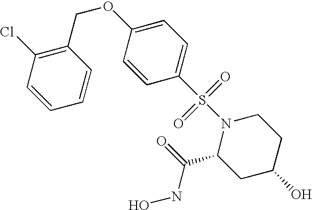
C1=CC=CC(COC2=CC=C(S(N3C(C(=O)NO)CC(O)CC3)(=O)=O)C=C2)=C1Cl
